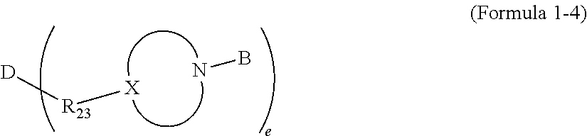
BN.[D][R23][X]
